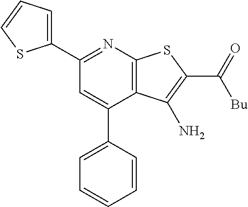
C12=C(N=C(C3=CC=CS3)C=C1C1=CC=CC=C1)SC(C([Bu])=O)=C2N
